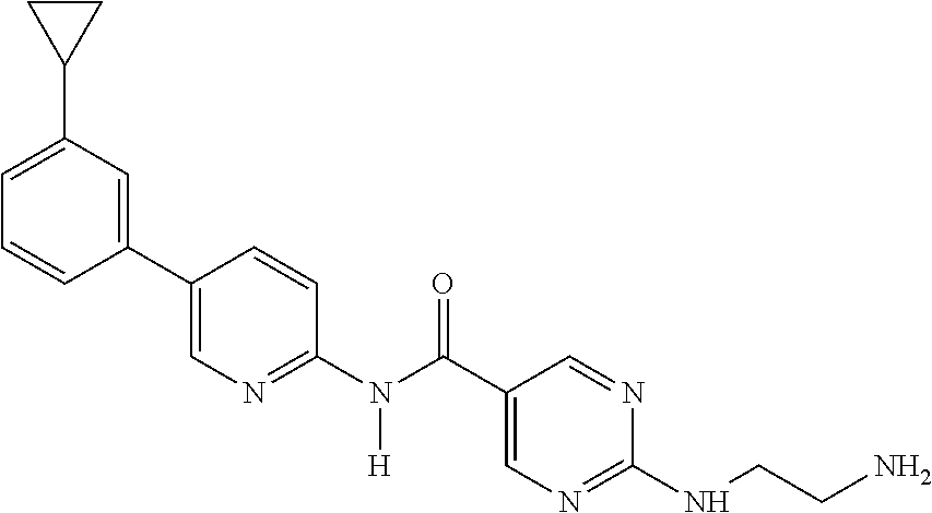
C1(C2=CN=C(N(C(C3=CN=C(NCCN)N=C3)=O)[H])C=C2)=CC(C2CC2)=CC=C1
